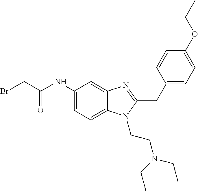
BrCC(NC1=CC=C2C(=C1)N=C(CC1=CC=C(OCC)C=C1)N2CCN(CC)CC)=O
